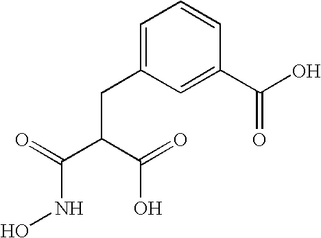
O=C(C(C(=O)O)CC1=CC=CC(C(O)=O)=C1)NO
